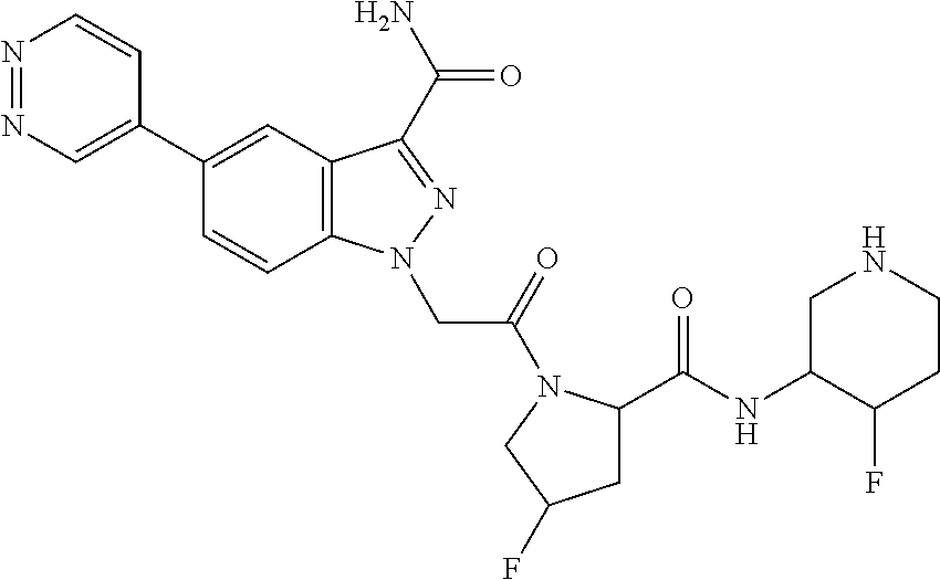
N1=NC=C(C2=CC3=C(C=C2)N(CC(=O)N2C(C(NC4CNCCC4F)=O)CC(F)C2)N=C3C(N)=O)C=C1
